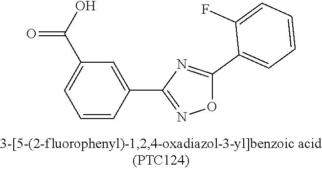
C1=CC(C2=NOC(C3=CC=CC=C3F)=N2)=CC(C(O)=O)=C1
